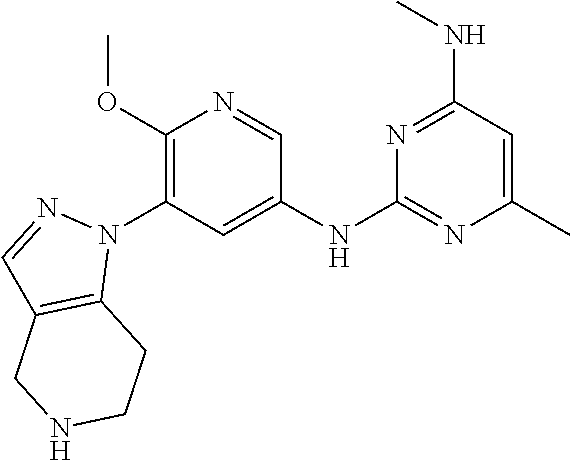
C1(NC2=NC(C)=CC(NC)=N2)=CC(N2N=CC3=C2CCNC3)=C(OC)N=C1
